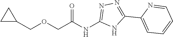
C(C1CC1)OCC(=O)NC1=NN=C(C2=CC=CC=N2)N1
